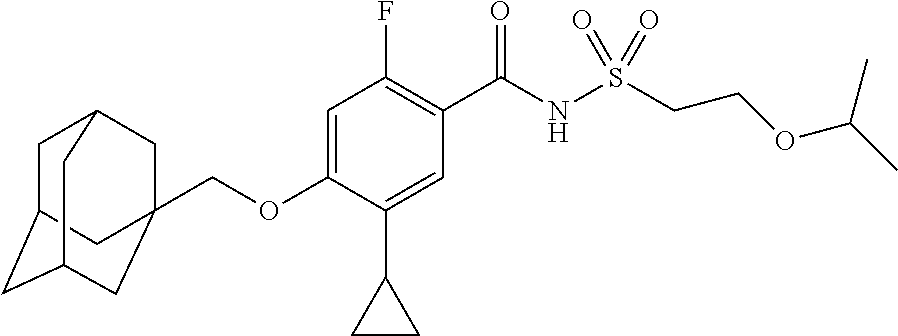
C1=C(OCC23CC4CC(CC(C2)C4)C3)C(C2CC2)=CC(C(NS(CCOC(C)C)(=O)=O)=O)=C1F
